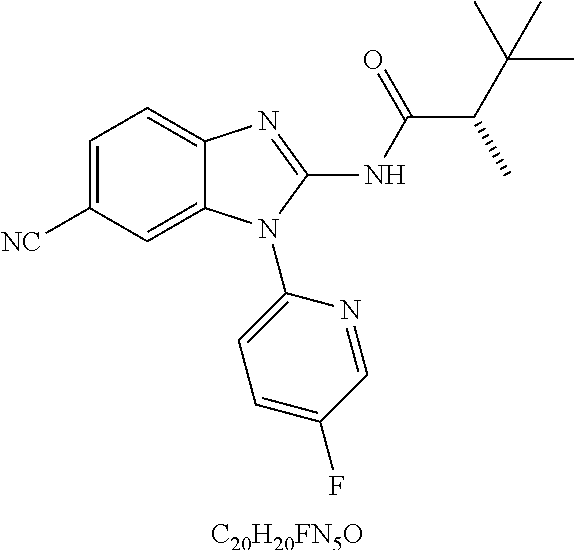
C1=C([NC])C=C2C(=C1)N=C(NC(=O)C(C(C)(C)C)C)N2C1=CC=C(F)C=N1.[C20H20FN5O]
